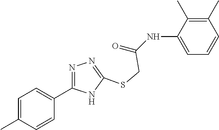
C1=C(NC(=O)CSC2=NN=C(C3=CC=C(C)C=C3)N2)C(C)=C(C)C=C1
